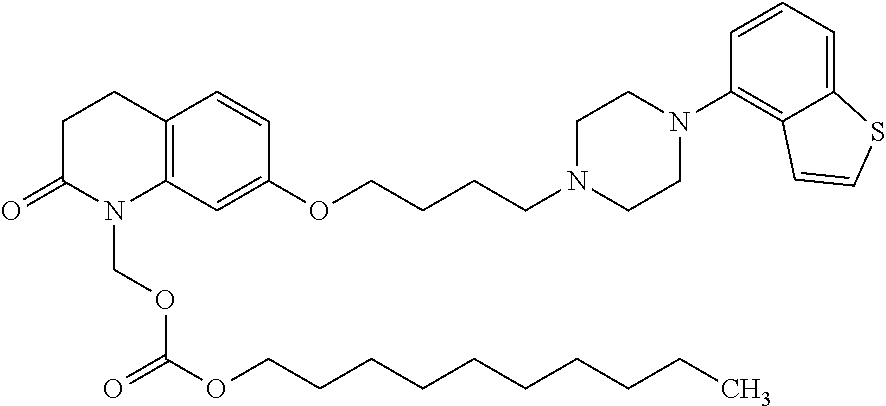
C12=C(CCC(=O)N1COC(OCCCCCCCCCC)=O)C=CC(OCCCCN1CCN(C3=C4C(=CC=C3)SC=C4)CC1)=C2
